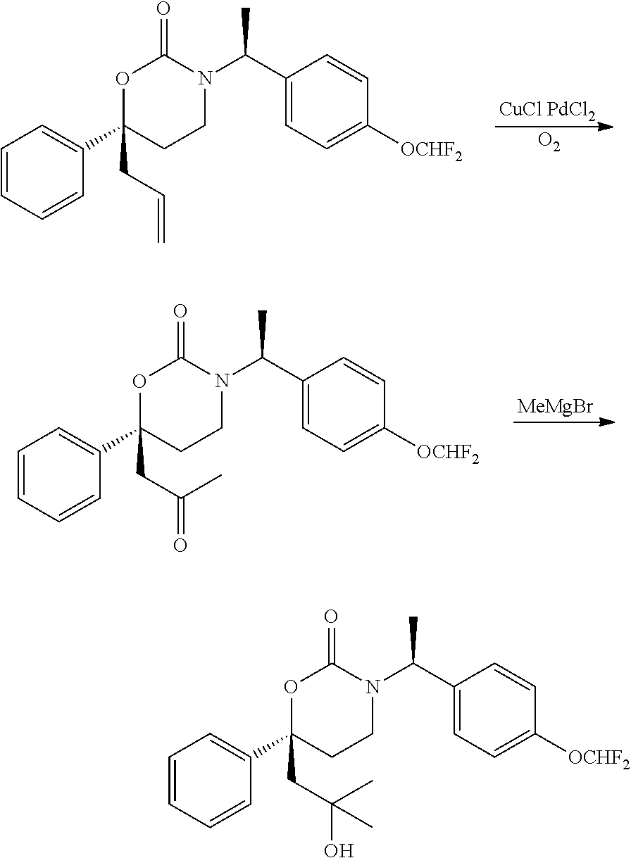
C1(C(N2C(=O)OC(CC=C)(C3=CC=CC=C3)CC2)C)=CC=C([OCHF2])C=C1.[CuCl PdCl2].[O2].C1(C(N2C(=O)OC(CC(=O)C)(C3=CC=CC=C3)CC2)C)=CC=C([OCHF2])C=C1.[MeMgBr].C1(C(N2C(=O)OC(CC(O)(C)C)(C3=CC=CC=C3)CC2)C)=CC=C([OCHF2])C=C1
